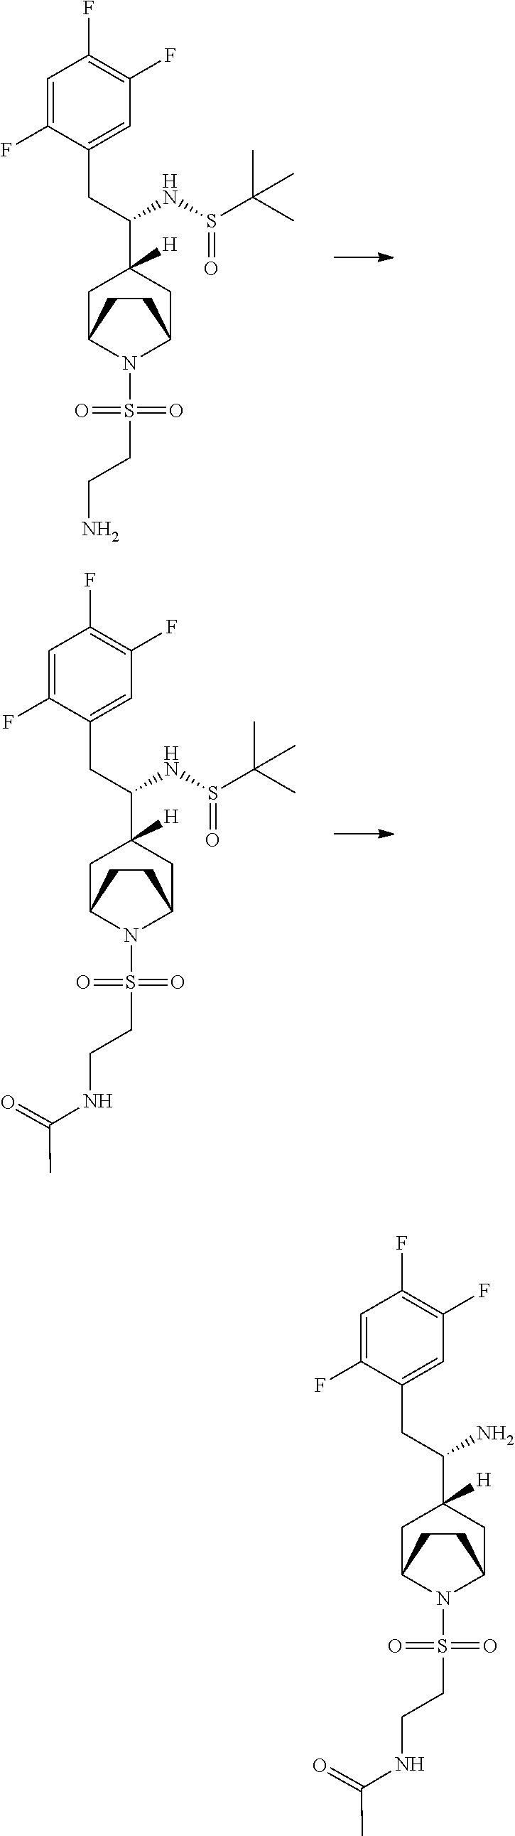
C(CS(=O)(=O)N1C2CC(C(NS(C(C)(C)C)=O)CC3=CC(F)=C(F)C=C3F)([H])CC1CC2)N.C(CS(=O)(=O)N1C2CC(C(NS(C(C)(C)C)=O)CC3=CC(F)=C(F)C=C3F)([H])CC1CC2)NC(C)=O.C(CS(=O)(=O)N1C2CC(C(N)CC3=CC(F)=C(F)C=C3F)([H])CC1CC2)NC(C)=O
